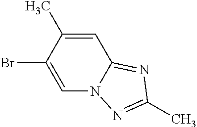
C1=C(Br)C(C)=CC2=NC(C)=NN12
